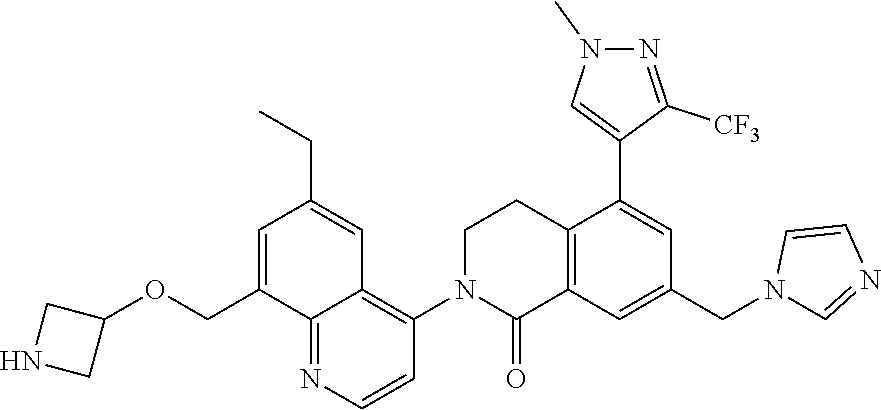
C1CN(C2=C3C(=NC=C2)C(COC2CNC2)=CC(CC)=C3)C(=O)C2=C1C(C1=CN(C)N=C1[CF3])=CC(CN1C=NC=C1)=C2
